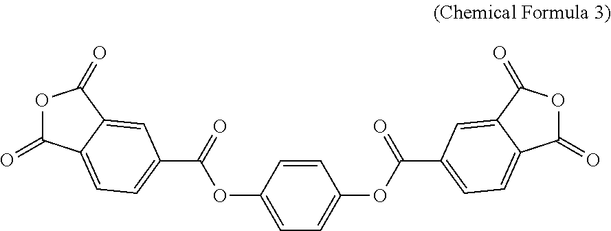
O1C(=O)C2=CC=C(C(=O)OC3=CC=C(OC(=O)C4=CC=C5C(=O)OC(=O)C5=C4)C=C3)C=C2C1=O
